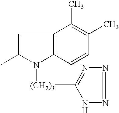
C1=C(C)N([(CH2)3]C2=NN=NN2)C2=C1C(C)=C(C)C=C2
